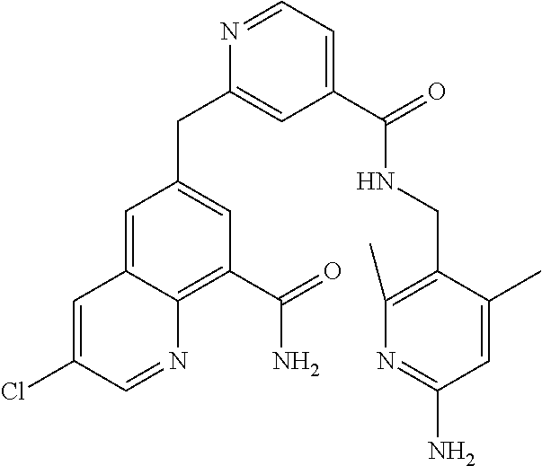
N1=CC=C(C(NCC2=C(C)N=C(N)C=C2C)=O)C=C1CC1=CC(C(N)=O)=C2C(=C1)C=C(Cl)C=N2
